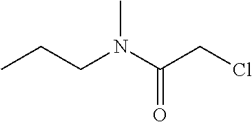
CCCN(C(CCl)=O)C
